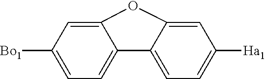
C1=C([Bo1])C=C2C(=C1)C1=CC=C([Ha1])C=C1O2
